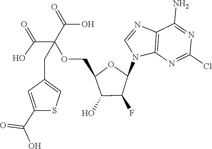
C12=C(N=C(Cl)N=C1N)N(C1OC(COC(C(=O)O)(C(=O)O)CC3=CSC(C(O)=O)=C3)C(O)C1F)C=N2
